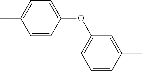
C1=CC(OC2=CC=CC(C)=C2)=CC=C1C
